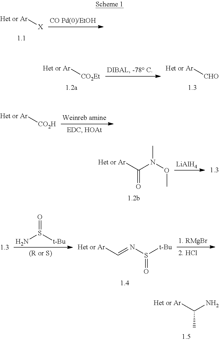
[Het or Ar][X].[Het or Ar][CO2Et].[Het or Ar][CHO].[Het or Ar][CO2H].[Het or Ar]C(N(OC)C)=O.[LiAlH4].O=S([t-Bu])N.S(=O)(N=C[Het or Ar])[t-Bu].C(C)([Het or Ar])N
